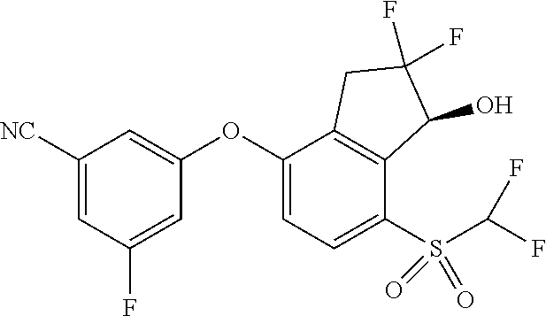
C1([NC])=CC(F)=CC(OC2=CC=C(S(C(F)F)(=O)=O)C3=C2CC(F)(F)C3O)=C1
